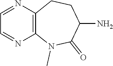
C1=NC2=C(N=C1)CCC(N)C(=O)N2C
